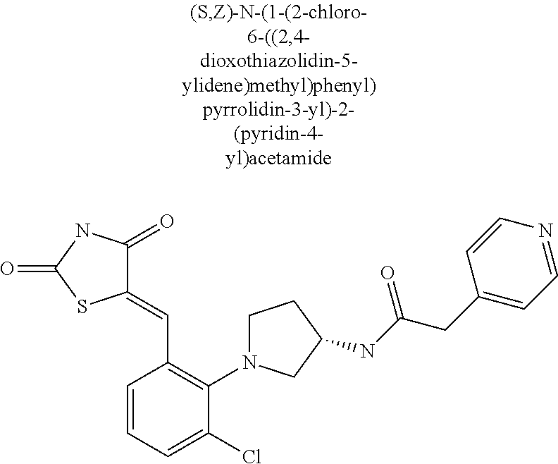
C1(=CC2=C(N3CCC(NC(CC4=CC=NC=C4)=O)C3)C(Cl)=CC=C2)C(=O)NC(=O)S1
